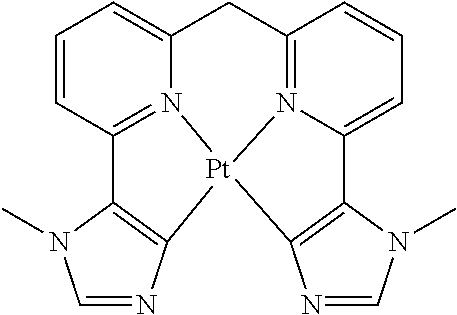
C12=N3C(=CC=C1)CC1=N4C(=CC=C1)C1=C([Pt]34C3=C2N(C)C=N3)N=CN1C
